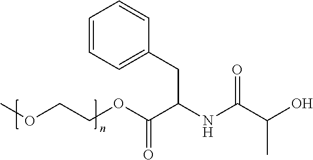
COCCOC(C(NC(C(O)C)=O)CC1=CC=CC=C1)=O
